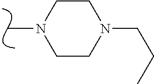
CN1CCN(CCC)CC1
